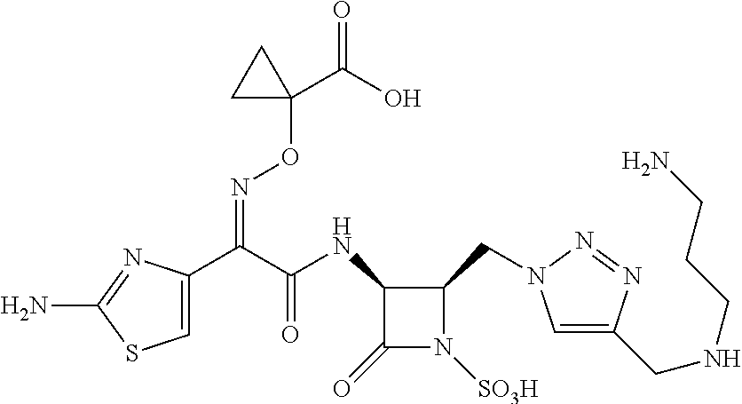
C1(C(C(NC2C(CN3C=C(CNCCCN)N=N3)N([SO3H])C2=O)=O)=NOC2(C(O)=O)CC2)=CSC(N)=N1
